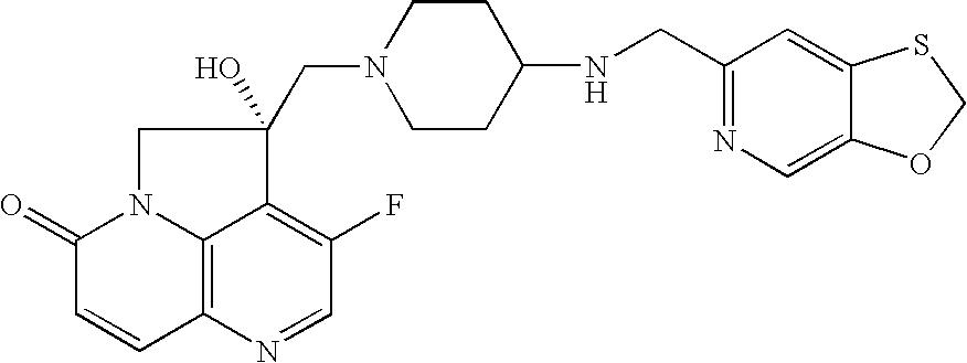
C12=C3N=CC(F)=C1C(CN1CCC(NCC4=NC=C5C(=C4)SCO5)CC1)(O)CN2C(=O)C=C3
